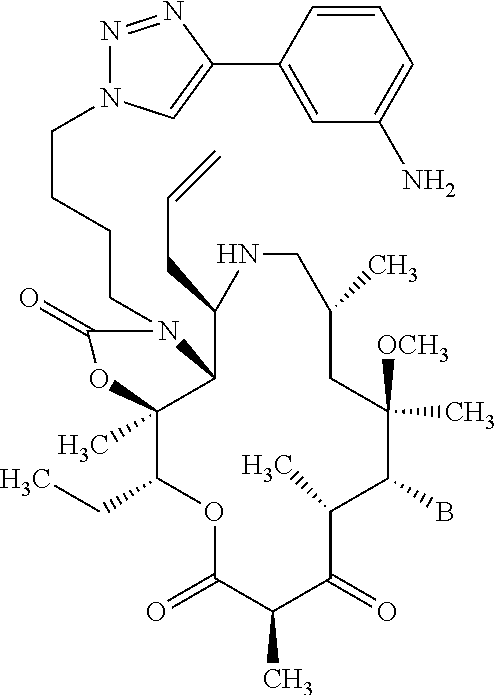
O1C(=O)C(C)C(=O)C(C)C(B)C([OCH3])(C)CC(C)CNC(CC=C)C2C(C)(C1CC)OC(=O)N2CCCCN1N=NC(C2=CC(N)=CC=C2)=C1
